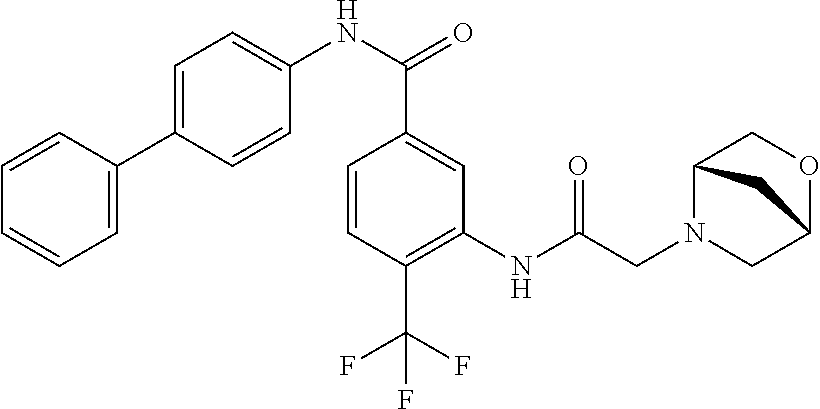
N(C(=O)C1=CC(NC(CN2C3COC(C2)C3)=O)=C(C(F)(F)F)C=C1)C1=CC=C(C2=CC=CC=C2)C=C1
